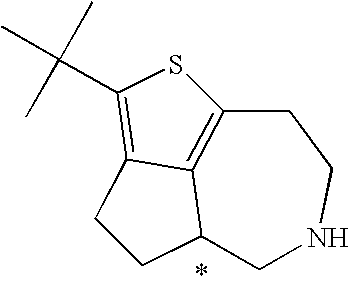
C12=C(C(C)(C)C)SC3=C1C(CC2)CNCC3
